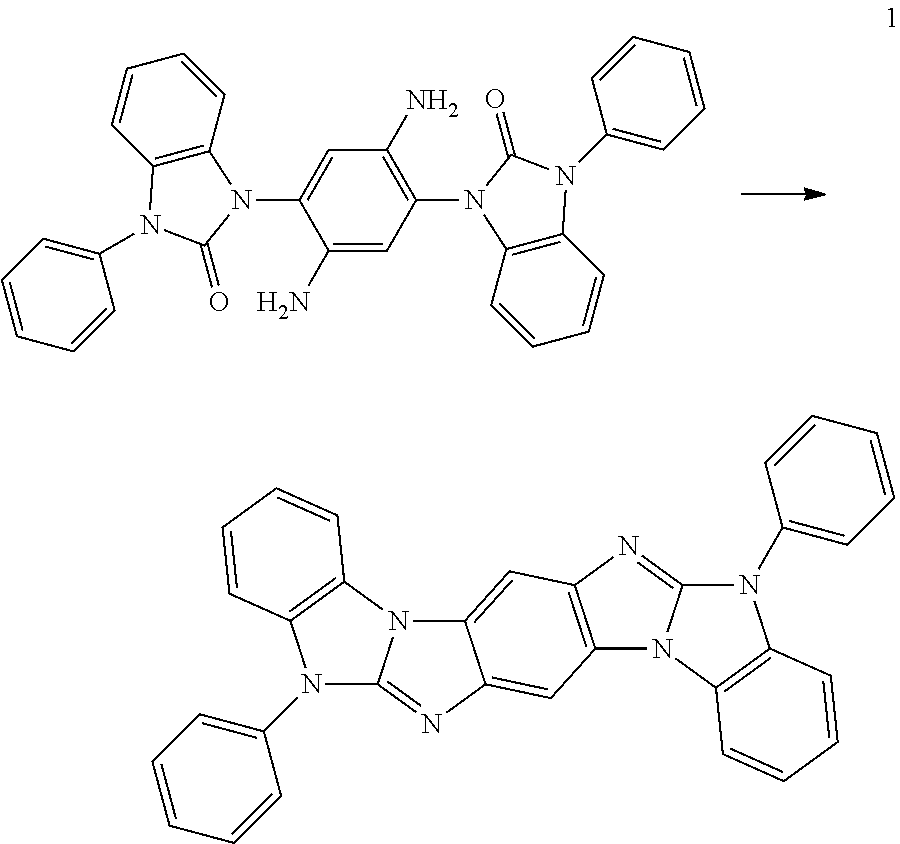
C1(N)=CC(N2C3=C(C=CC=C3)N(C3=CC=CC=C3)C2=O)=C(N)C=C1N1C2=C(C=CC=C2)N(C2=CC=CC=C2)C1=O.C12=NC3=CC4=C(C=C3N1C1=C(C=CC=C1)N2C1=CC=CC=C1)N=C1N4C2=C(N1C1=CC=CC=C1)C=CC=C2
